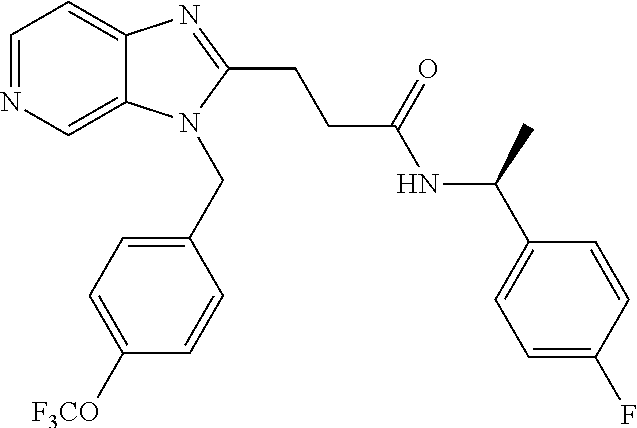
C1=NC=C2C(=C1)N=C(CCC(NC(C1=CC=C(F)C=C1)C)=O)N2CC1=CC=C([F3CO])C=C1
